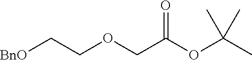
[BnO]CCOCC(OC(C)(C)C)=O
